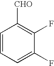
C1=CC=C(F)C(F)=C1[CHO]
